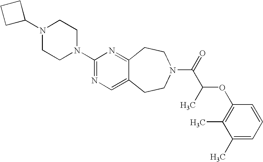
C1C(N2CCN(C3=NC=C4C(=N3)CCN(C(C(OC3=C(C)C(C)=CC=C3)C)=O)CC4)CC2)CC1
